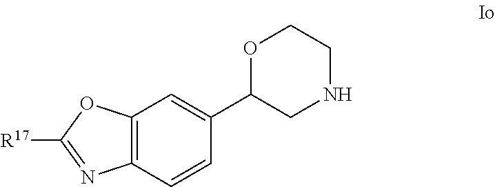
C12=C(C=CC(C3CNCCO3)=C1)N=C([R17])O2
